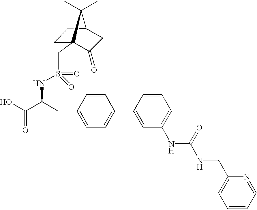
C1C2(CS(=O)(=O)NC(C(O)=O)CC3=CC=C(C4=CC(NC(NCC5=CC=CC=N5)=O)=CC=C4)C=C3)C(=O)CC(C1)C2(C)C
